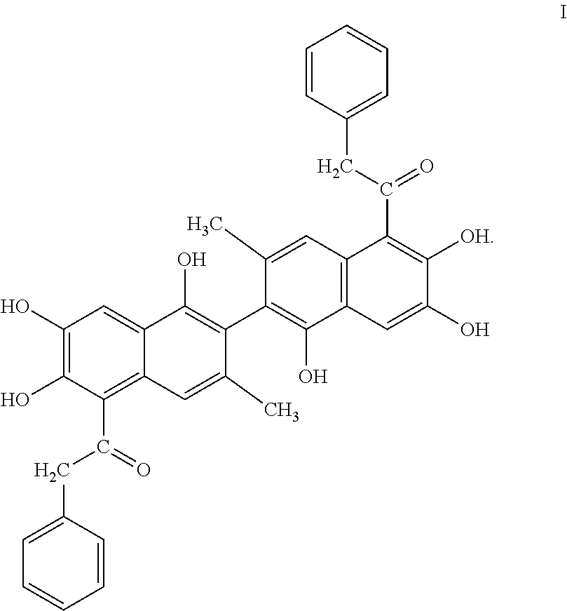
C1(O)=C(O)C(C(=O)CC2=CC=CC=C2)=C2C(=C1)C(O)=C(C1=C(O)C3=C(C=C1C)C(C(CC1=CC=CC=C1)=O)=C([OH])C(O)=C3)C(C)=C2
